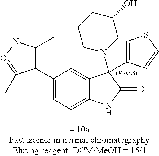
C1(C2=CC=C3C(=C2)C(N2CC(O)CCC2)(C2=CSC=C2)C(=O)N3)=C(C)NO=C1C
